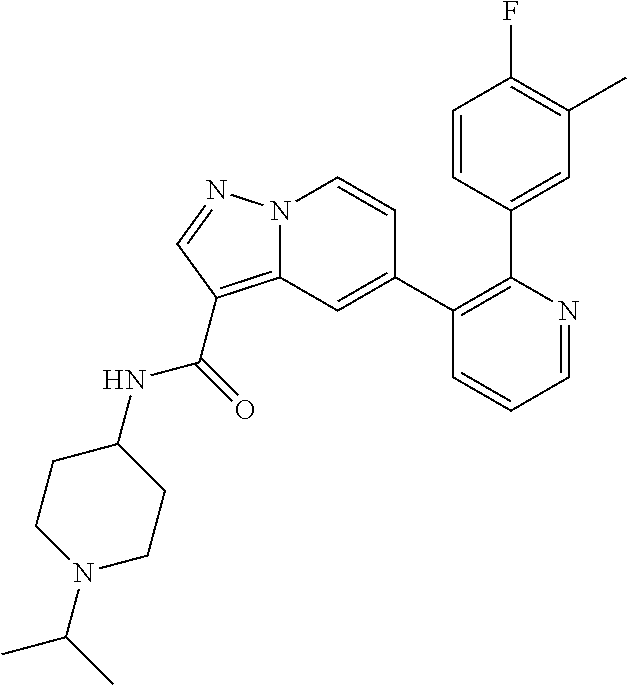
C1=NC(C2=CC(C)=C(F)C=C2)=C(C2=CC3=C(C(=O)NC4CCN(C(C)C)CC4)C=NN3C=C2)C=C1
